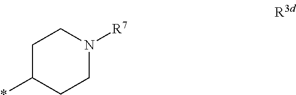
C1C(*)CCN([R7])C1
